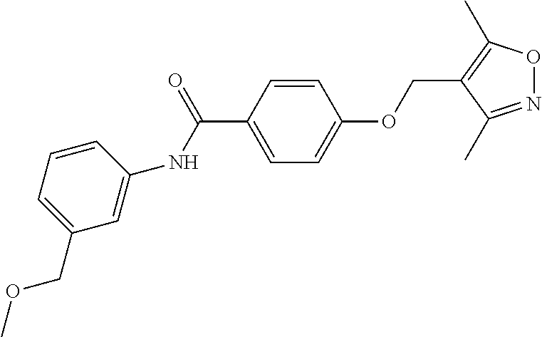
N(C(C1=CC=C(OCC2=C(C)ON=C2C)C=C1)=O)C1=CC(COC)=CC=C1
